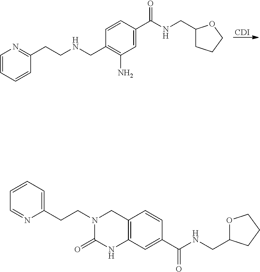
[CDI].C1=CC=CC(CCNCC2=C(N)C=C(C(=O)NCC3CCCO3)C=C2)=N1.C1(CCN2C(=O)NC3=C(C2)C=CC(C(=O)NCC2OCCC2)=C3)=CC=CC=N1
